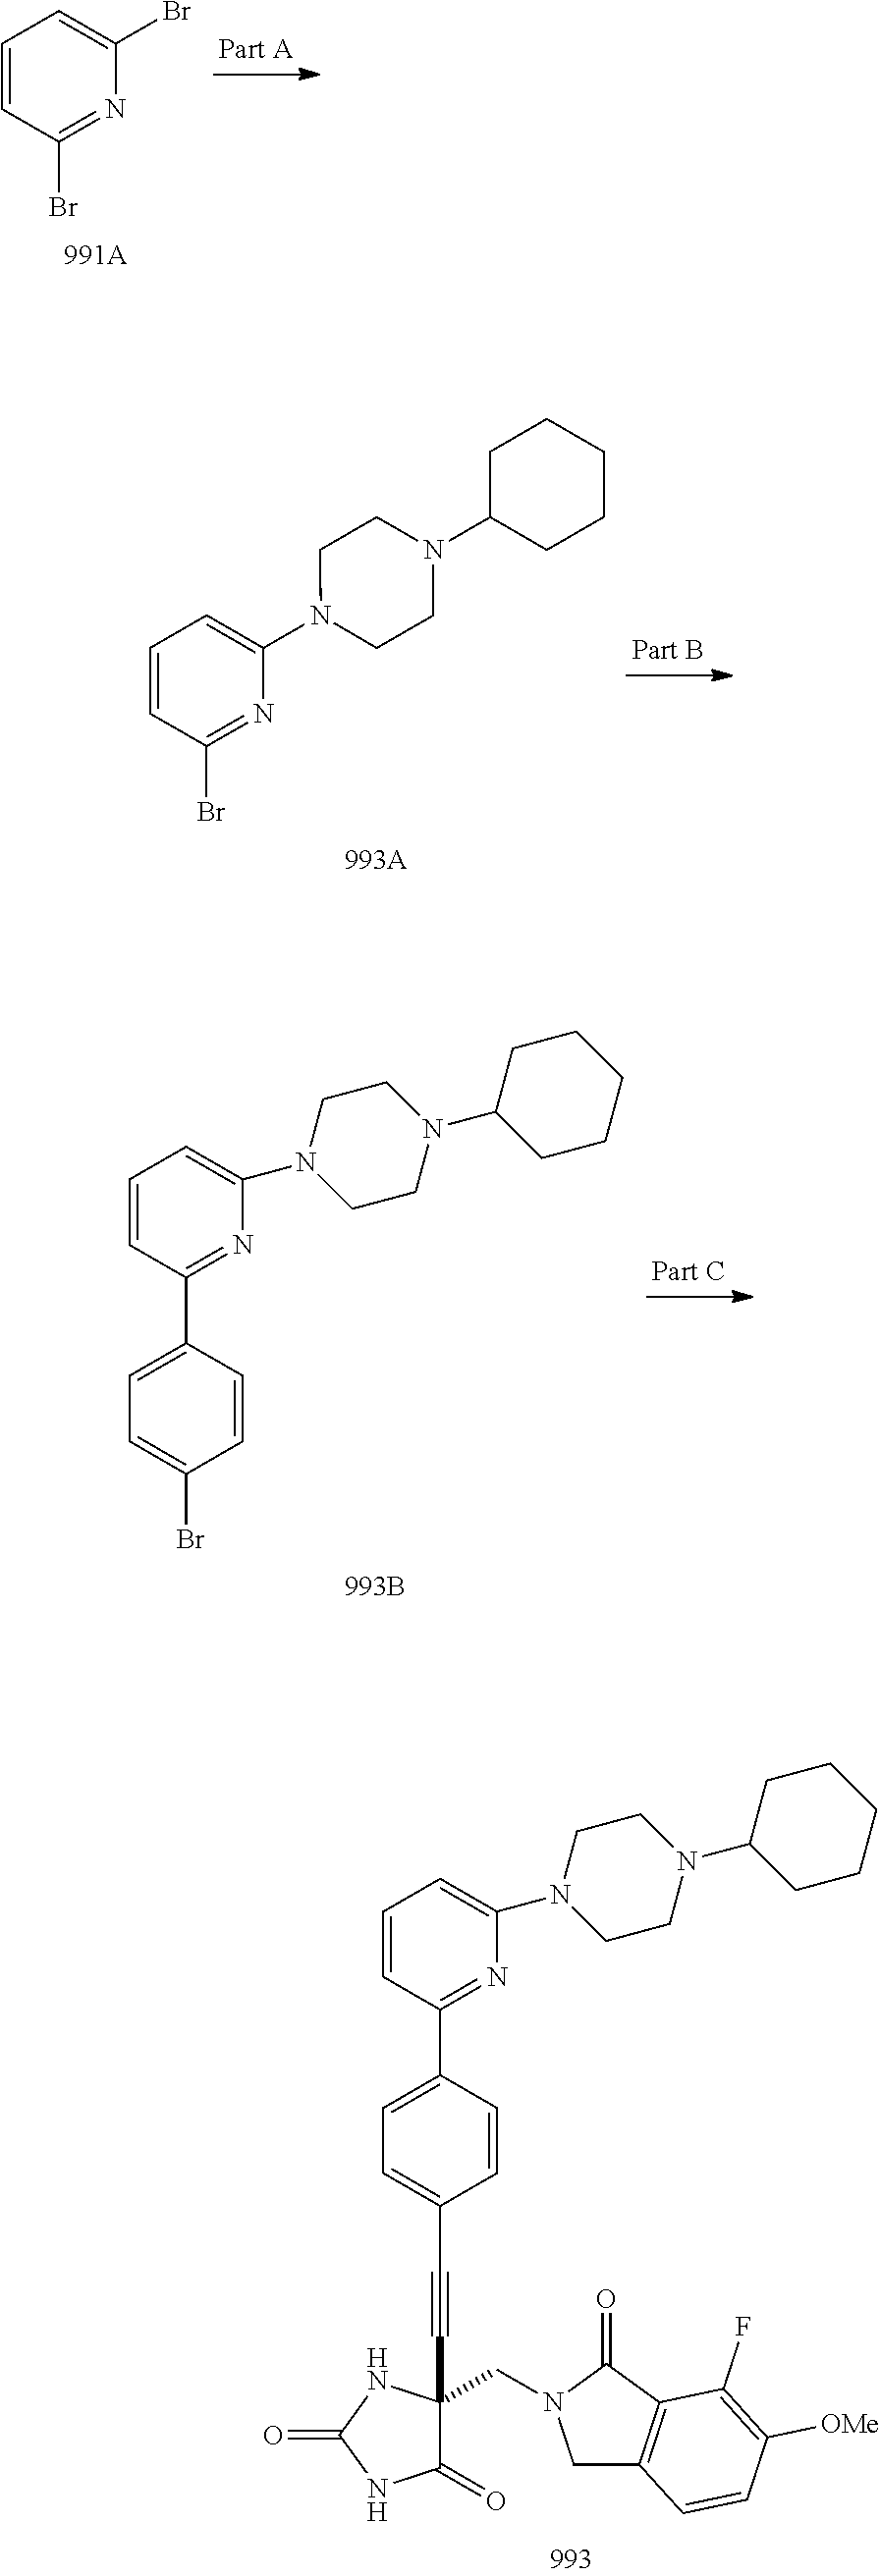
BrC1=NC(Br)=CC=C1.BrC1=NC(N2CCN(C3CCCCC3)CC2)=CC=C1.C1=C(C2=NC(N3CCN(C4CCCCC4)CC3)=CC=C2)C=CC(Br)=C1.C1=C(C2=NC(N3CCN(C4CCCCC4)CC3)=CC=C2)C=CC(C#CC2(CN3CC4=C(C3=O)C(F)=C([OMe])C=C4)C(=O)NC(=O)N2)=C1
